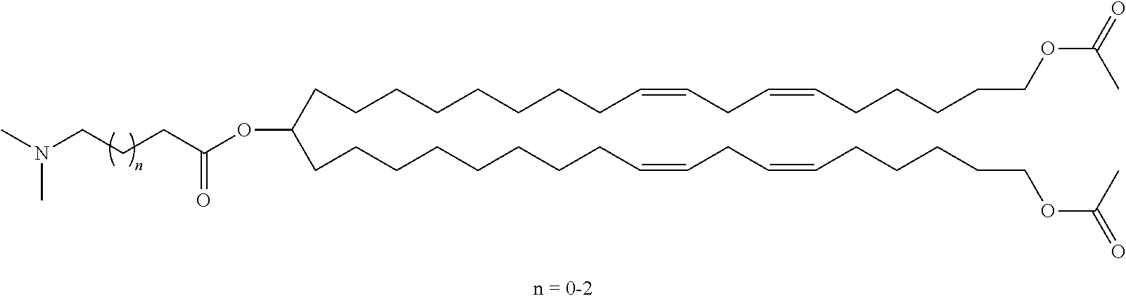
CN(CCCC(OC(CCCCCCCCC=CCC=CCCCCCOC(=O)C)CCCCCCCCC=CCC=CCCCCCOC(=O)C)=O)C
